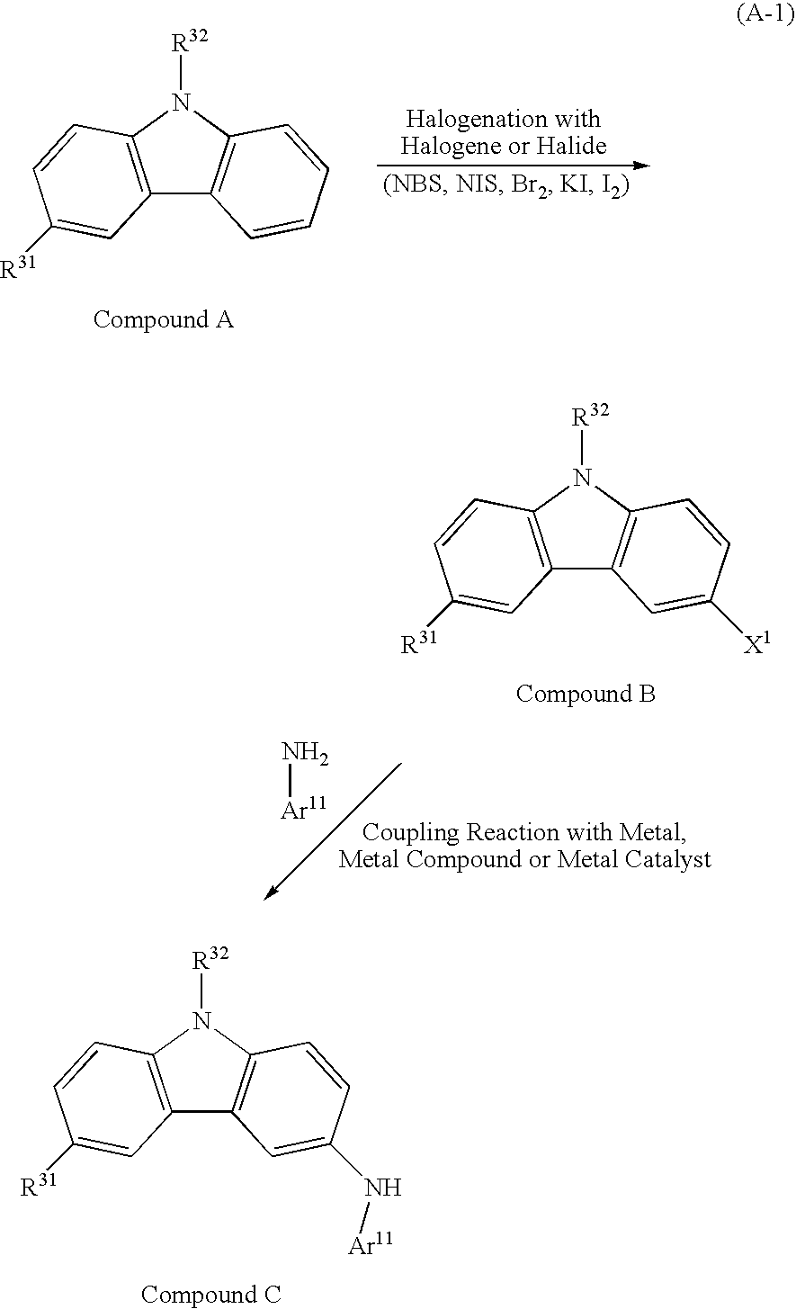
C12=C(N([R32])C3=C1C=C([X1])C=C3)C=CC([R31])=C2.N[Ar11].C12=C(N([R32])C3=C1C=C(N[Ar11])C=C3)C=CC([R31])=C2.C12=C(N([R32])C3=C1C=CC=C3)C=CC([R31])=C2
